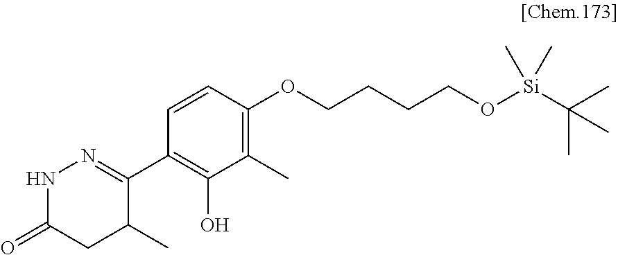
C1(C2=NNC(=O)CC2C)=C(O)C(C)=C(OCCCCO[Si](C(C)(C)C)(C)C)C=C1
